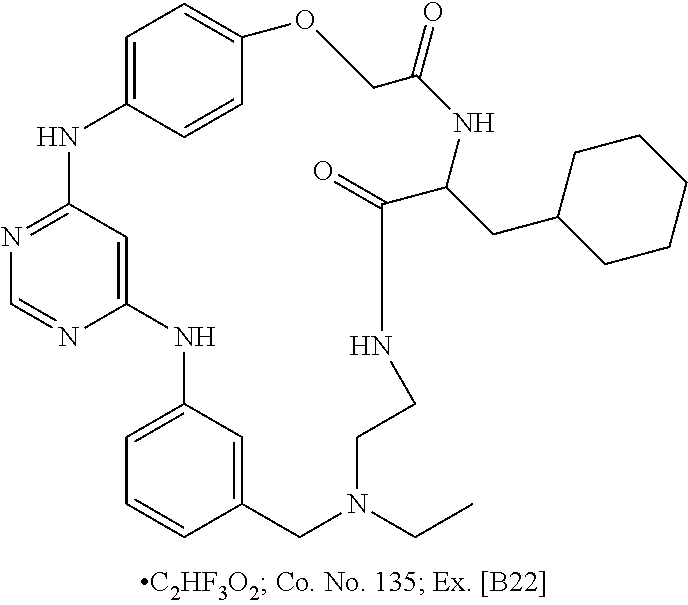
C12=CC(=NC=N1)NC1=CC=C(C=C1)OCC(=O)NC(CC1CCCCC1)C(=O)NCCN(CC)CC1=CC(=CC=C1)N2
